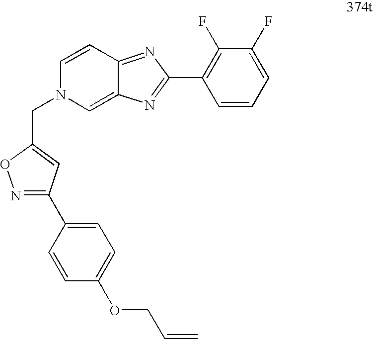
C1=CC2=NC(C3=C(F)C(F)=CC=C3)=NC2=CN1CC1=CC(C2=CC=C(OCC=C)C=C2)=NO1
